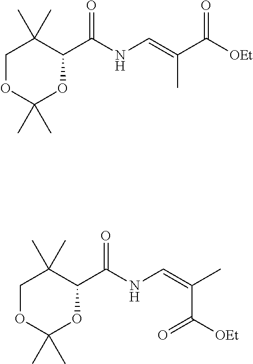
C1OC(C)(C)OC(C(NC=C(C)C([OEt])=O)=O)C1(C)C.C1OC(C)(C)OC(C(NC=C(C([OEt])=O)C)=O)C1(C)C
